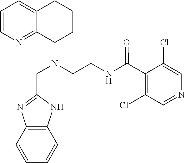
C1=CN=C2C(=C1)CCCC2N(CC1=NC2=C(N1)C=CC=C2)CCNC(C1=C(Cl)C=NC=C1Cl)=O
